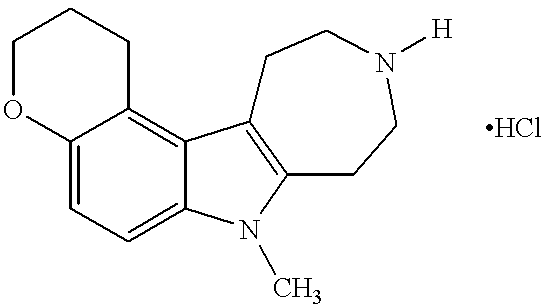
O1C2=CC=C3C(=C2CCC1)C1=C(N3C)CCN([H])CC1
